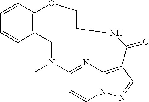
C1=CC2=C(C=C1)CN(C)C1=NC3=C(C=NN3C=C1)C(=O)NCCO2
